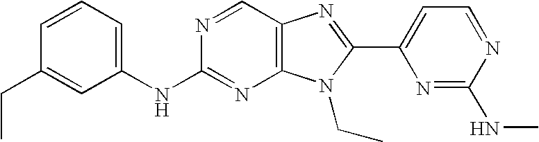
C1=CC=C(NC2=NC3=C(C=N2)N=C(C2=CC=NC(NC)=N2)N3CC)C=C1CC
